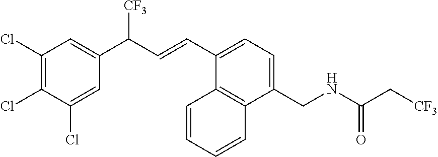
C1(CNC(C[CF3])=O)=CC=C(C=CC(C2=CC(Cl)=C(Cl)C(Cl)=C2)[CF3])C2=C1C=CC=C2
